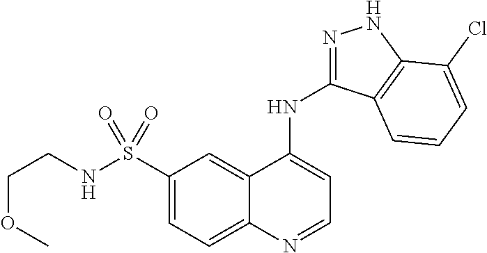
N(S(C1=CC=C2C(=C1)C(NC1=NNC3=C1C=CC=C3Cl)=CC=N2)(=O)=O)CCOC
